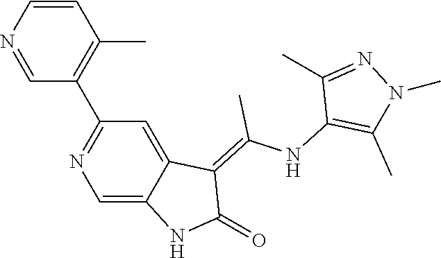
C1=CN=CC(C2=NC=C3C(=C2)C(=C(NC2=C(C)N(C)N=C2C)C)C(=O)N3)=C1C
